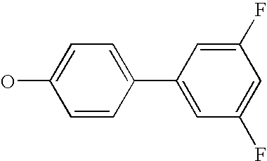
OC1=CC=C(C2=CC(F)=CC(F)=C2)C=C1
